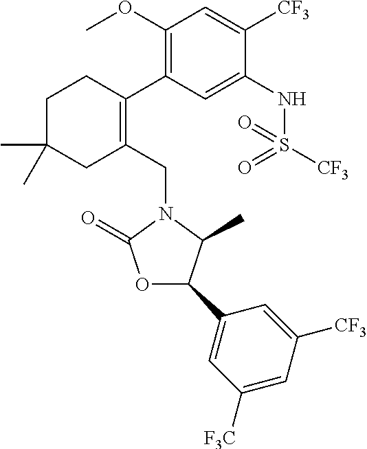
C1C(C)(C)CC(CN2C(=O)OC(C3=CC([F3C])=CC([CF3])=C3)C2C)=C(C2=C(OC)C=C([CF3])C(NS([CF3])(=O)=O)=C2)C1
